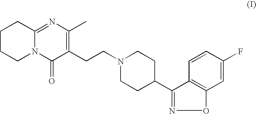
C1N2C(=NC(C)=C(CCN3CCC(C4=NOC5=C4C=CC(F)=C5)CC3)C2=O)CCC1
